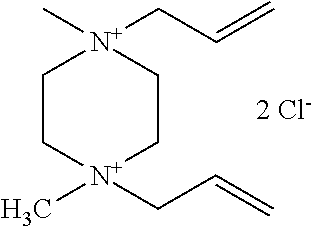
C1C[N+](CC=C)(C)CC[N+]1(C)CC=C.[2 Cl-]
